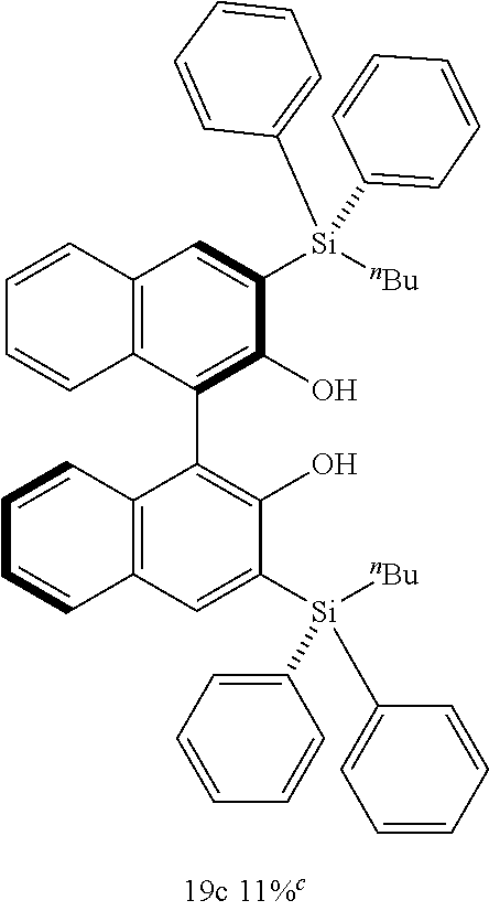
C12=C(C(C3=C(O)C([Si]([nBu])(C4=CC=CC=C4)C4=CC=CC=C4)=CC4=C3C=CC=C4)=C(O)C([Si]([nBu])(C3=CC=CC=C3)C3=CC=CC=C3)=C1)C=CC=C2
